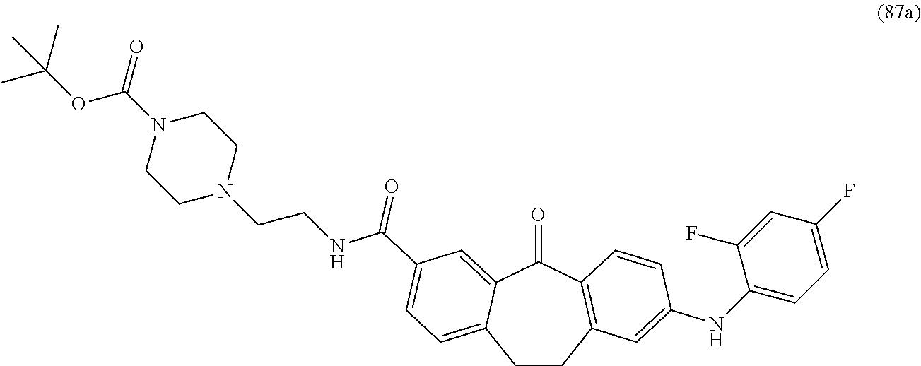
C1=C(F)C(NC2=CC3=C(C=C2)C(=O)C2=CC(C(NCCN4CCN(C(OC(C)(C)C)=O)CC4)=O)=CC=C2CC3)=CC=C1F
